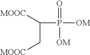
C(P(=O)([OM])[OM])(C[MOOC])[MOOC]
